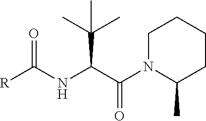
[R]C(NC(C(C)(C)C)C(=O)N1C(C)CCCC1)=O
